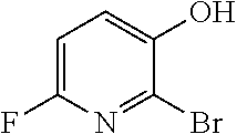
C1=C(F)N=C(Br)C(O)=C1
